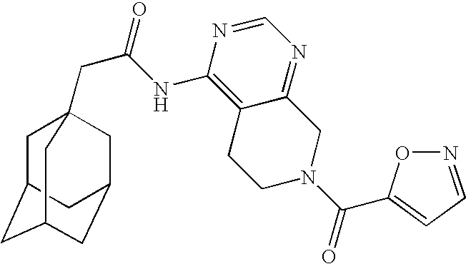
C1C2CC3CC(CC1(CC(=O)NC1=C4C(=NC=N1)CN(C(=O)C1=CC=NO1)CC4)C3)C2
